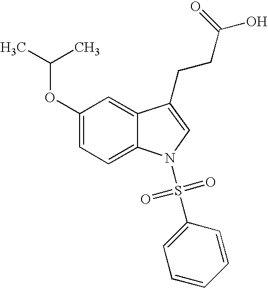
C12=CC(OC(C)C)=CC=C1N(S(C1=CC=CC=C1)(=O)=O)C=C2CCC(=O)O
